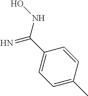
C1(C(NO)=N)=CC=C(C)C=C1
